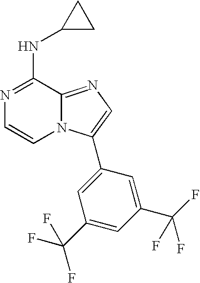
N1=C(NC2CC2)C2=NC=C(C3=CC(C(F)(F)F)=CC(C(F)(F)F)=C3)N2C=C1
